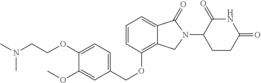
C1(OCCN(C)C)=CC=C(COC2=C3C(=CC=C2)C(=O)N(C2CCC(=O)NC2=O)C3)C=C1OC
